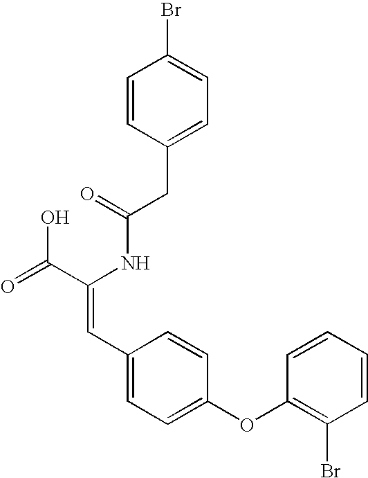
C(=O)(NC(C(=O)O)=CC1=CC=C(OC2=C(Br)C=CC=C2)C=C1)CC1=CC=C(Br)C=C1
